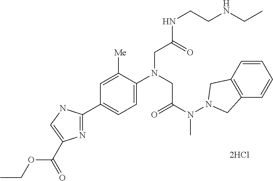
C1=C([Me])C(N(CC(N(N2CC3=C(C2)C=CC=C3)C)=O)CC(NCCNCC)=O)=CC=C1C1=NC(C(=O)OCC)=CN1
